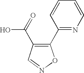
C1(C2=NC=CC=C2)=C(C(=O)O)C=NO1
